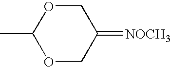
C1(C)OCC(=[NOCH3])CO1
